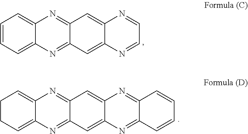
C1=CC=C2C(=C1)N=C1C(=N2)C=C2C(=C1)N=CC=N2.C1CC=C2C(=C1)N=C1C(=N2)C=C2C(=C1)N=C1C(=N2)C=CC=C1
